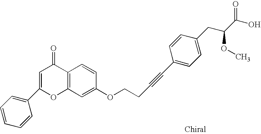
C1=C(C2=CC=CC=C2)OC2=C(C1=O)C=CC(OCCC#CC1=CC=C(CC(OC)C(=O)O)C=C1)=C2
